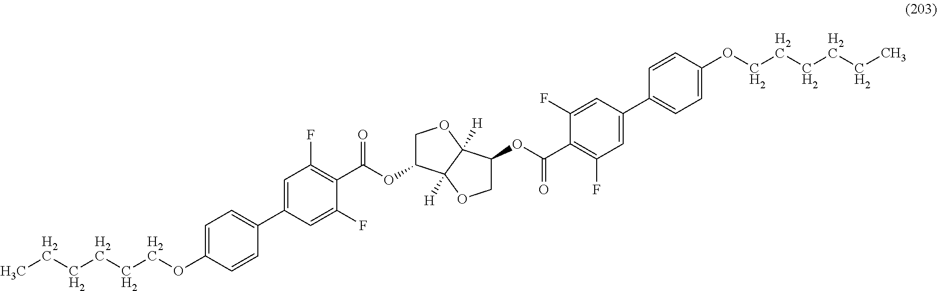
C1=C(OCCCCCC)C=CC(C2=CC(F)=C(C(OC3COC4([H])C3([H])OCC4OC(C3=C(F)C=C(C4=CC=C(OCCCCCC)C=C4)C=C3F)=O)=O)C(F)=C2)=C1
